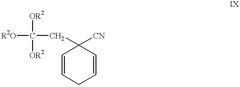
C1=CCC=CC1([CN])CC([OR2])([OR2])[R2O]
